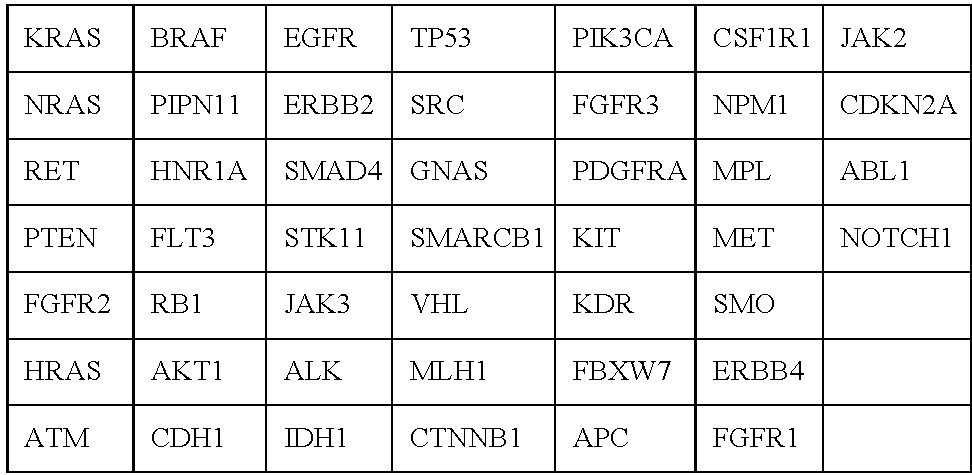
C1C2C3C4C5C6C7CC8C79C67C56C45C34C23C1C1C2C%10C%11C%12CC%13C%14C%15C%16C%17C%18CC%19C%20C%21C%22C8C98C79C67C56C45C13C21C52C63C74C95C%228C%216C57C45C34C23C%101C%111C32C43C54C75C%206C%19%18C%175C%164C%153C%142C%12%131.[ATM].[BRAF].[PIPN11].[HNR1A].[AKT1].[CDH1].[SMAD4].[STK11].[IDH1].[TP53].[CTNNB1].[KIT].[KDR].[FBXW7].[CSF1R1].[NOTCH1]
